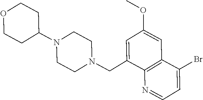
O1CCC(N2CCN(CC3=CC(OC)=CC4=C3N=CC=C4Br)CC2)CC1
